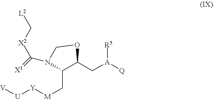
[V][U][Y][M]CC1C(C[A]([Q])[R5])OCN1C(=[X1])[X2]C[L2]
